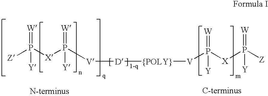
[Z]P([X]P([Y])(=[W])[V][D][{POLY}][V]P([X]P([Z])(=[W])[Y])(=[W])[Y])(=[W])[Y]
